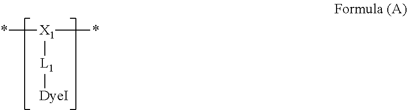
*[X1](*)[L1][DyeI]
